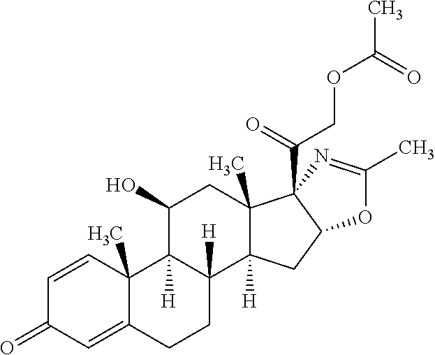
C1=CC2(C)C(=CC1=O)CCC1([H])C2([H])C(O)CC2(C)C1([H])CC1C2(C(=O)COC(C)=O)N=C(C)O1
